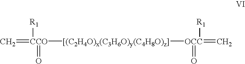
C=[CCO]([[(C2H4O)x(C3H6O)y(C4H8O)z]][OCC](=C)(=O)[R1])([R1])=O
